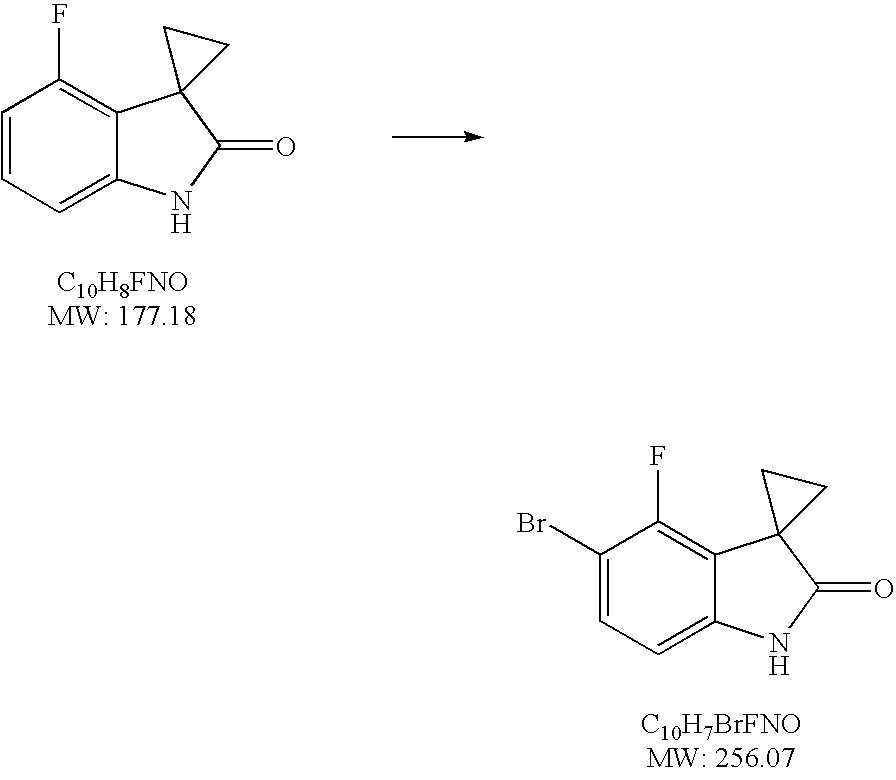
C1=CC=C2C(=C1F)C1(C(=O)N2)CC1.C1(Br)=CC=C2C(=C1F)C1(C(=O)N2)CC1
